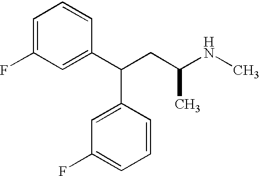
C1=C(F)C=C(C(C2=CC(F)=CC=C2)CC(NC)C)C=C1
